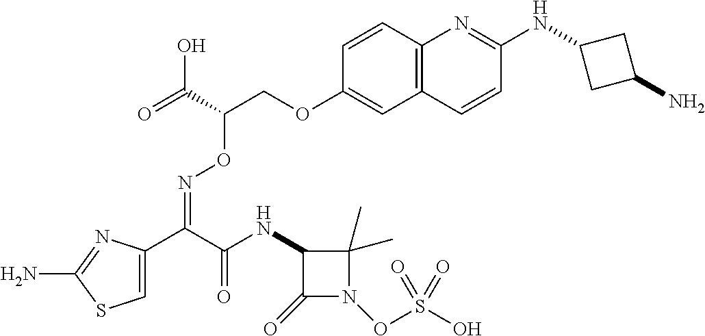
C1=C(C(C(NC2C(=O)N(OS(O)(=O)=O)C2(C)C)=O)=NOC(COC2=CC3=C(C=C2)N=C(NC2CC(N)C2)C=C3)C(=O)O)N=C(N)S1
